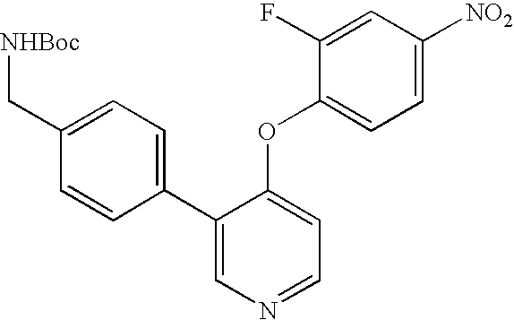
[NHBoc]CC1=CC=C(C2=CN=CC=C2OC2=CC=C([NO2])C=C2F)C=C1
